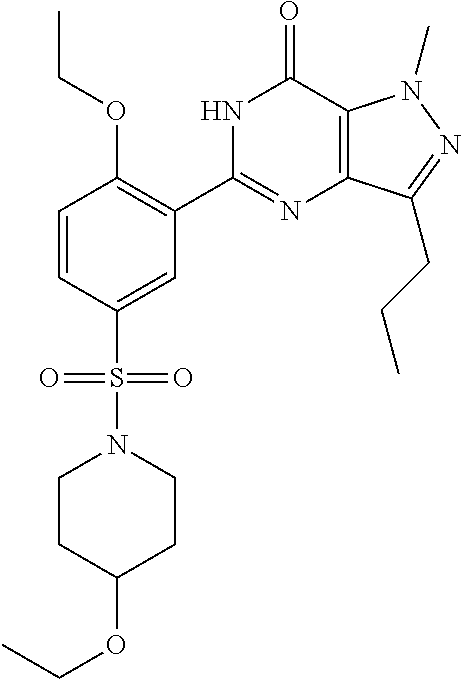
S(C1=CC(C2=NC3=C(C(=O)N2)N(C)N=C3CCC)=C(OCC)C=C1)(N1CCC(OCC)CC1)(=O)=O
